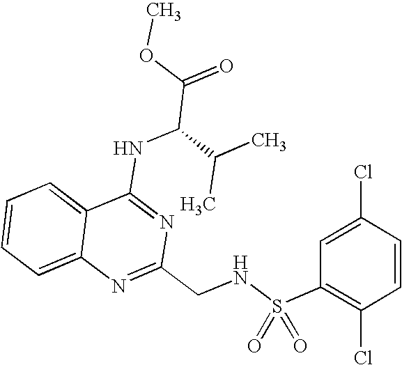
C12=CC=CC=C1N=C(CNS(C1=C(Cl)C=CC(Cl)=C1)(=O)=O)N=C2NC(C(=O)OC)C(C)C
